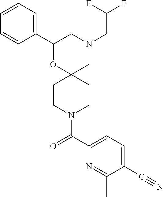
N1(CC(F)F)CC2(OC(C3=CC=CC=C3)C1)CCN(C(C1=CC=C(C#N)C(C)=N1)=O)CC2
